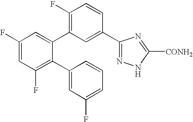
C1(C2=C(F)C=CC(C3=NNC([CONH2])=N3)=C2)=CC(F)=CC(F)=C1C1=CC(F)=CC=C1
